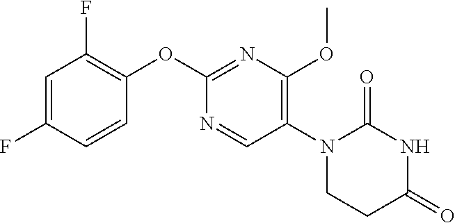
C1(OC2=NC(OC)=C(N3CCC(=O)NC3=O)C=N2)=C(F)C=C(F)C=C1
